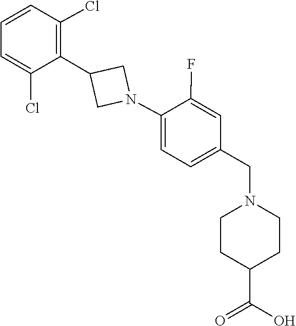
C1=CC(Cl)=C(C2CN(C3=CC=C(CN4CCC(C(=O)O)CC4)C=C3F)C2)C(Cl)=C1
